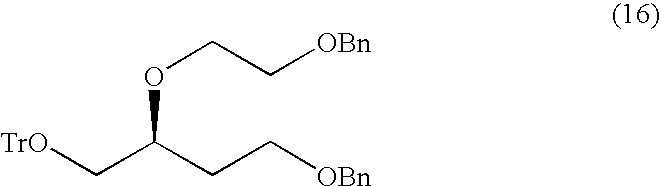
[TrO]CC(CC[OBn])OCC[OBn]
